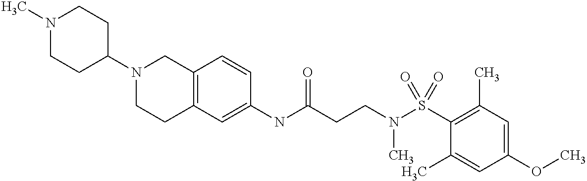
C12=C(C=C(NC(CCN(S(C3=C(C)C=C(OC)C=C3C)(=O)=O)C)=O)C=C1)CCN(C1CCN(C)CC1)C2
